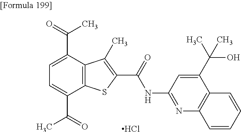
C1=C(C(=O)C)C2=C(C(C(=O)C)=C1)C(C)=C(C(=O)NC1=NC3=C(C(C(C)(O)C)=C1)C=CC=C3)S2.Cl
